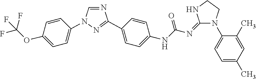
C1=NC(C2=CC=C(NC(N=C3NCCN3C3=CC=C(C)C=C3C)=O)C=C2)=NN1C1=CC=C(OC(F)(F)F)C=C1
